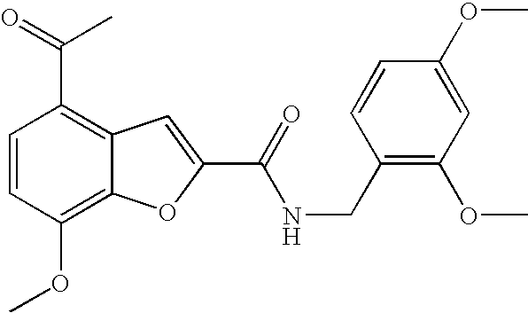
C1=CC(OC)=C2C(=C1C(=O)C)C=C(C(=O)NCC1=C(OC)C=C(OC)C=C1)O2
